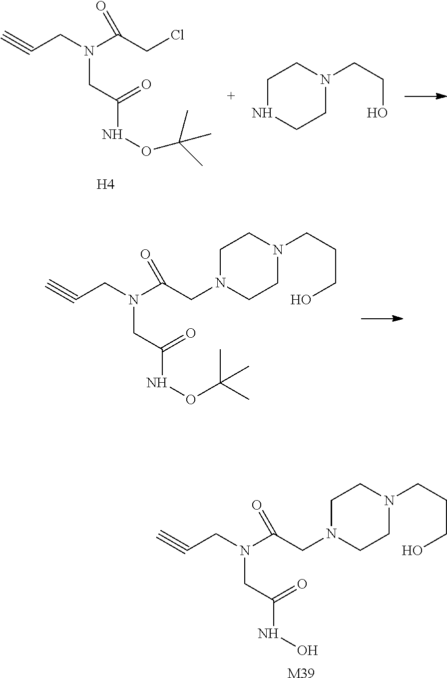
C#CCN(C(=O)CCl)CC(NOC(C)(C)C)=O.[H4].C1NCCN(CCO)C1.C#CCN(C(=O)CN1CCN(CCCO)CC1)CC(NOC(C)(C)C)=O.[M39].C#CCN(C(=O)CN1CCN(CCCO)CC1)CC(NO)=O
